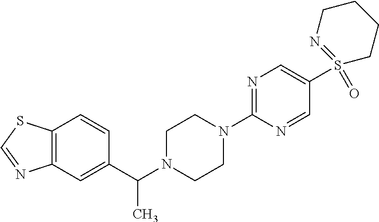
C12=C(C=CC(C(N3CCN(C4=NC=C(S5(=O)=NCCCC5)C=N4)CC3)C)=C1)SC=N2
